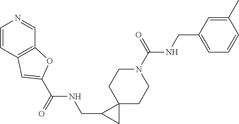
C1=CC2=C(C=N1)OC(C(NCC1CC13CCN(C(NCC1=CC=CC(C)=C1)=O)CC3)=O)=C2
